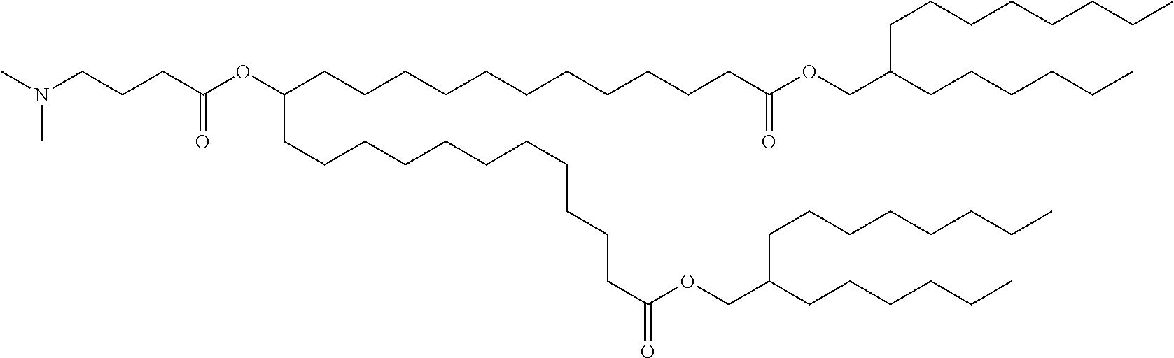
N(CCCC(OC(CCCCCCCCCCCC(OCC(CCCCCC)CCCCCCCC)=O)CCCCCCCCCCCC(=O)OCC(CCCCCC)CCCCCCCC)=O)(C)C
